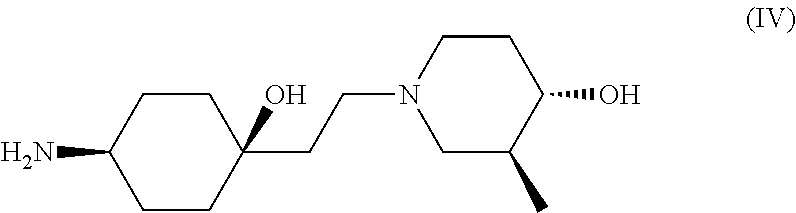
NC1CCC(CCN2CC(C)C(O)CC2)(O)CC1
